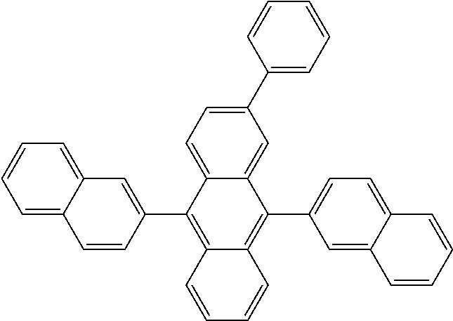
C12=C(C3=CC4=CC=CC=C4C=C3)C3=CC=C(C4=CC=CC=C4)C=C3C(C3=CC=C4C(=C3)C=CC=C4)=C1C=CC=C2
